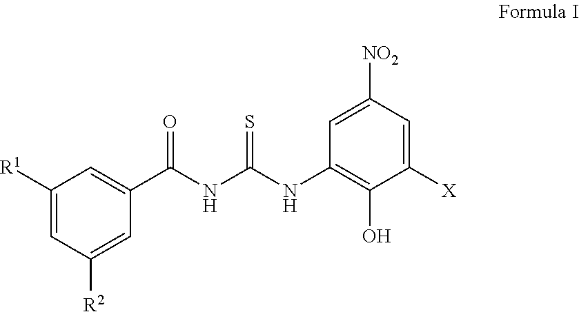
C1([R1])=CC([R2])=CC(C(NC(NC2=C(O)C([X])=CC([NO2])=C2)=S)=O)=C1
